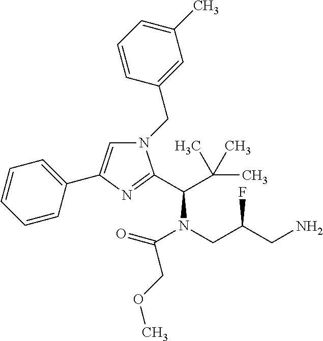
N1(CC2=CC(C)=CC=C2)C=C(C2=CC=CC=C2)N=C1C(N(C(COC)=O)CC(CN)F)C(C)(C)C
